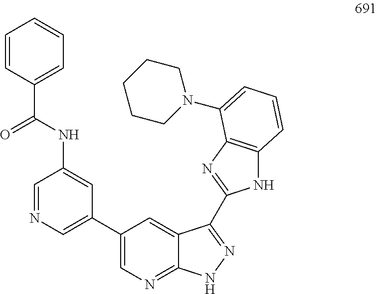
C1=NC=C(C2=CN=C3C(=C2)C(C2=NC4=C(N2)C=CC=C4N2CCCCC2)=NN3)C=C1NC(C1=CC=CC=C1)=O
